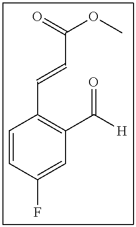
C1=CC(F)=CC(C([H])=O)=C1C=CC(OC)=O
